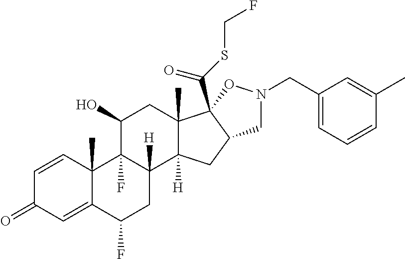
C1=CC2(C)C(=CC1=O)C(F)CC1([H])C2(F)C(O)CC2(C)C1([H])CC1C2(C(SCF)=O)ON(CC2=CC=CC(C)=C2)C1
